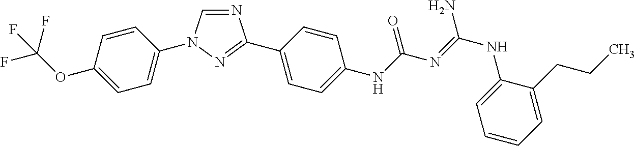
C1=CC(OC(F)(F)F)=CC=C1N1C=NC(C2=CC=C(NC(N=C(NC3=CC=CC=C3CCC)N)=O)C=C2)=N1
